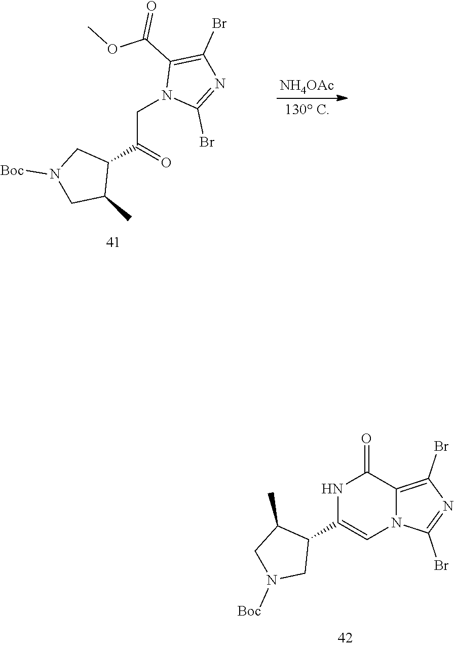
N1(CC(C2CN([Boc])CC2C)=O)C(Br)=NC(Br)=C1C(OC)=O.[NH4OAc].N1C(C2C(C)CN([Boc])C2)=CN2C(=C(Br)N=C2Br)C1=O
